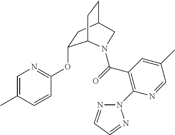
C1=C(C)C=CC(OC2CC3CCC2N(C(=O)C2=C(N4N=CC=N4)N=CC(C)=C2)C3)=N1
